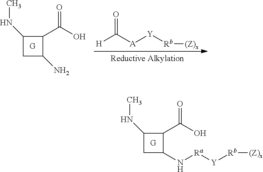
C1(NC)CC(N)C1C(=O)O.[H]C(=O)[A][Y][Rb][(Z)x].C1(NC)CC(N[Ra][Y][Rb][(Z)x])C1C(=O)O
